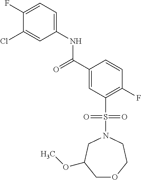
C1(F)=CC=C(NC(C2=CC(S(N3CC(OC)COCC3)(=O)=O)=C(F)C=C2)=O)C=C1Cl
